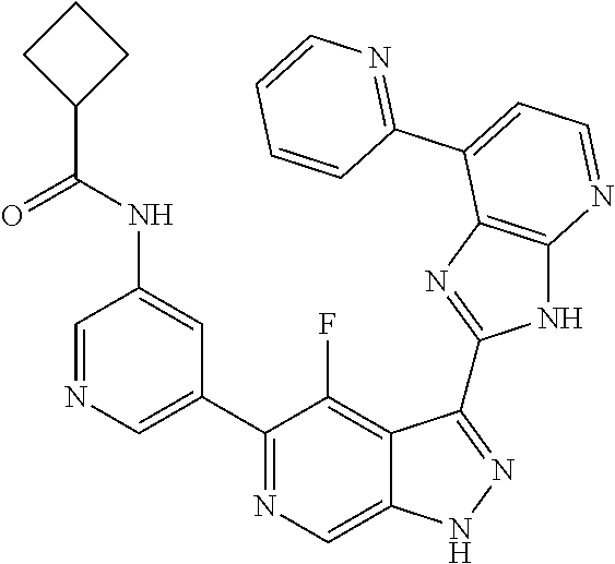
C1=NC=C(C2=NC=C3C(=C2F)C(C2=NC4=C(N2)N=CC=C4C2=NC=CC=C2)=NN3)C=C1NC(C1CCC1)=O
